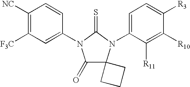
C1=CC(N2C(=O)C3(N(C4=CC=C([R3])C([R10])=C4[R11])C2=S)CCC3)=CC([F3C])=C1[NC]
